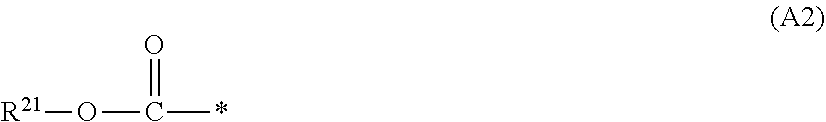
C(*)(O[R21])=O
